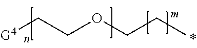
C(COCCC)[G4]
